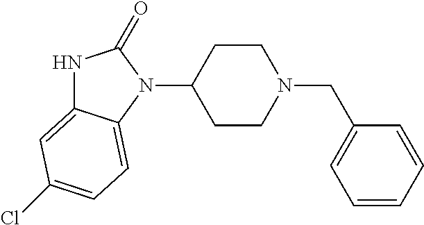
N1C2=CC(Cl)=CC=C2N(C2CCN(CC3=CC=CC=C3)CC2)C1=O
